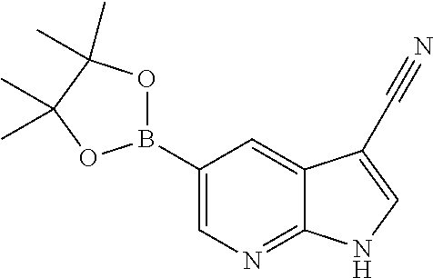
C1(B2OC(C)(C)C(C)(C)O2)=CN=C2C(=C1)C(C#N)=CN2
